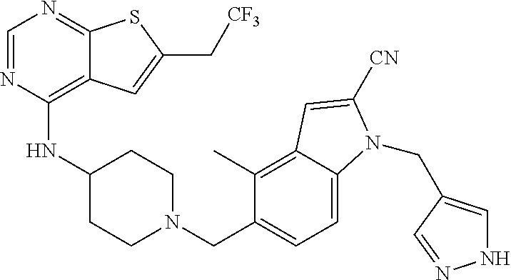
C1=NC(NC2CCN(CC3=CC=C4C(=C3C)C=C([CN])N4CC3=CNN=C3)CC2)=C2C(=N1)SC(C[CF3])=C2
